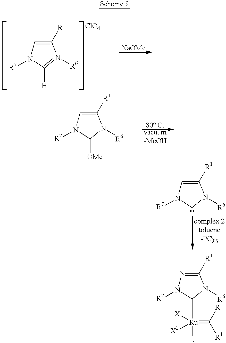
C1=C([R1])N([R6])=C([H])N1[R7].C1=C([R1])N([R6])C([OMe])N1[R7].C1=C([R1])N([R6])CN1[R7].N1=C([R1])N([R6])C([Ru]([X])([X1])(=C([R1])[R])[L])N1[R7]
